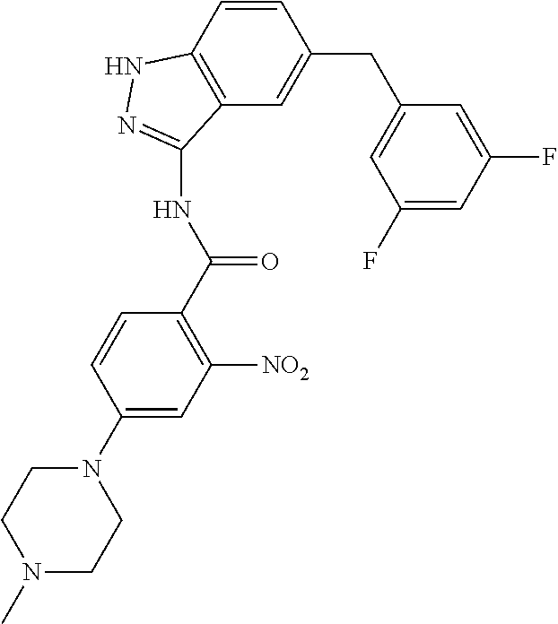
C1=CC(N2CCN(C)CC2)=CC([NO2])=C1C(NC1=NNC2=C1C=C(CC1=CC(F)=CC(F)=C1)C=C2)=O
